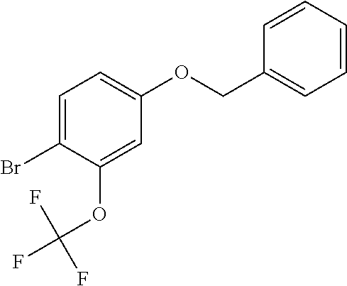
C1(OCC2=CC=CC=C2)=CC=C(Br)C(OC(F)(F)F)=C1
